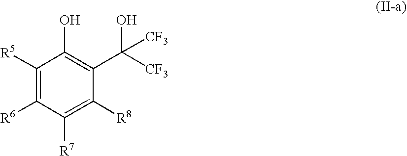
C1([R5])=C([R6])C([R7])=C([R8])C(C([CF3])(O)[CF3])=C1O
